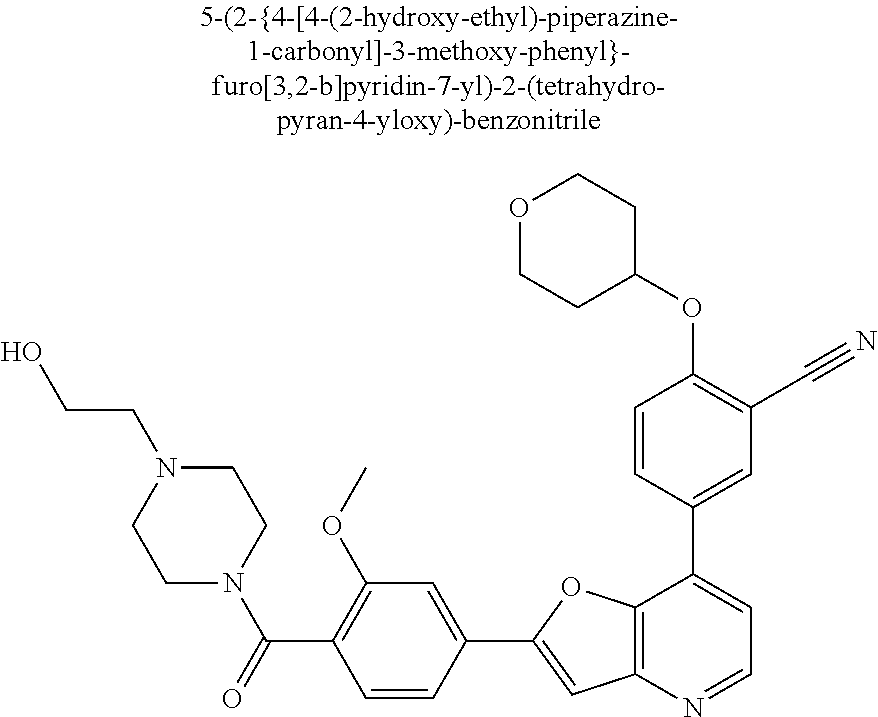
C1N(CCO)CCN(C(=O)C2=C(OC)C=C(C3=CC4=C(O3)C(C3=CC(C#N)=C(OC5CCOCC5)C=C3)=CC=N4)C=C2)C1
